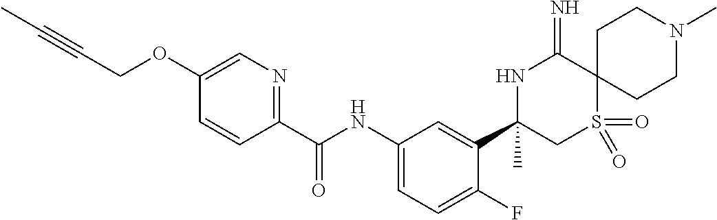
C1(C(NC2=CC=C(F)C(C3(C)CS(=O)(=O)C4(C(=N)N3)CCN(C)CC4)=C2)=O)=NC=C(OCC#CC)C=C1
